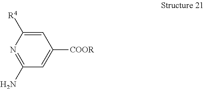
C1=C([R4])N=C(N)C=C1[COOR]
